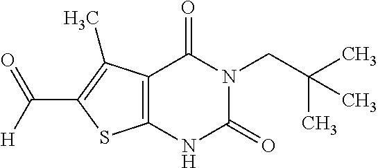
C12=C(NC(=O)N(CC(C)(C)C)C1=O)SC(C(=O)[H])=C2C
